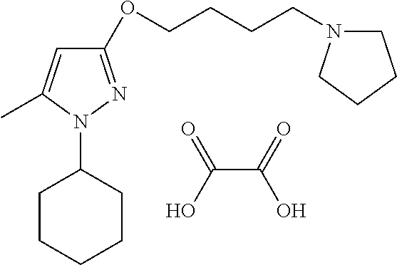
OC(=O)C(O)=O.C1CCCCC1N1N=C(OCCCCN2CCCC2)C=C1C
